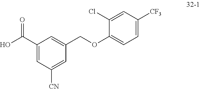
C1(C(O)=O)=CC([CN])=CC(COC2=CC=C([CF3])C=C2Cl)=C1
